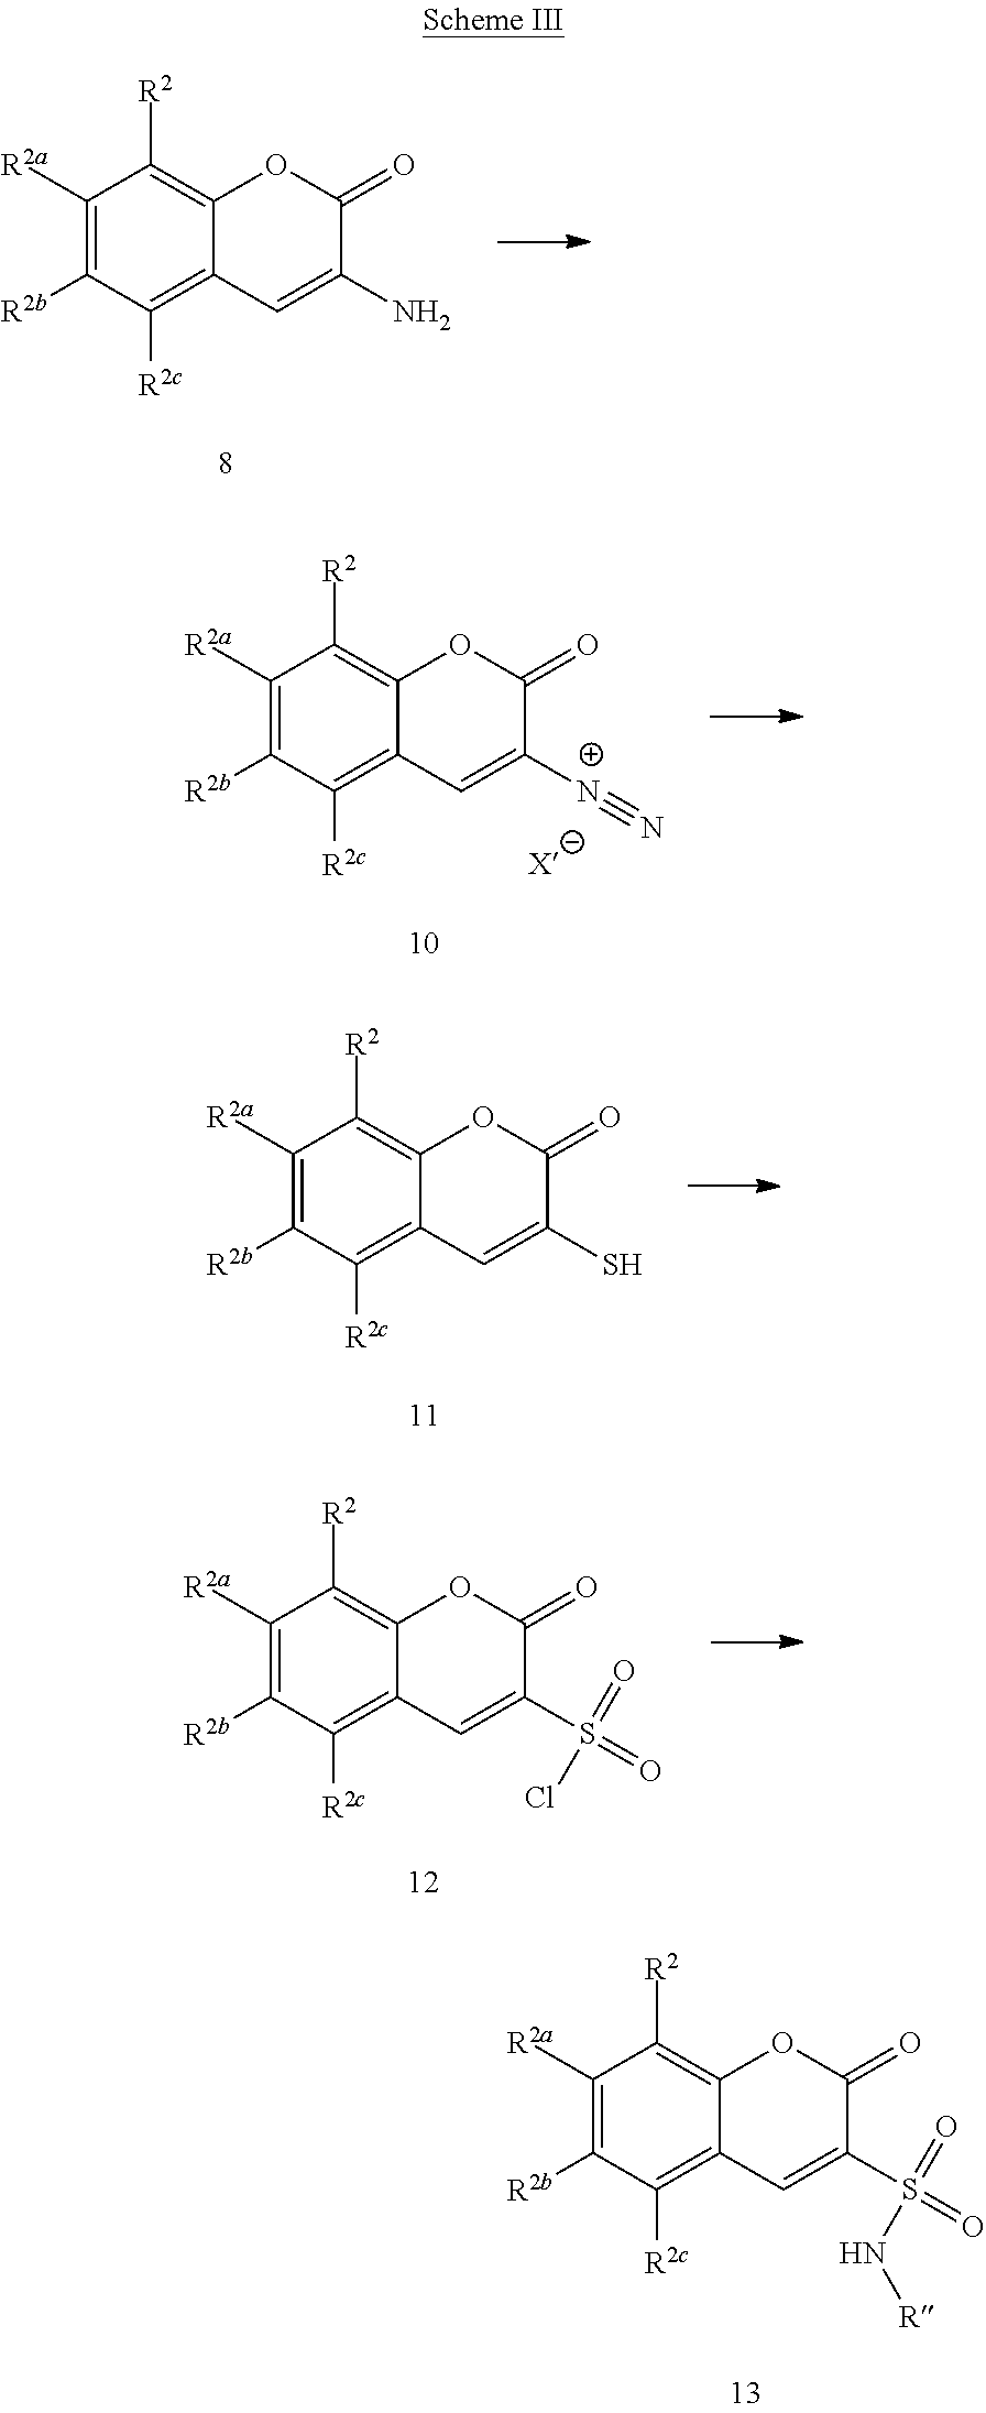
C1([R2a])=C([R2b])C([R2c])=C2C(=C1[R2])OC(=O)C(N)=C2.C1([R2a])=C([R2b])C([R2c])=C2C(=C1[R2])OC(=O)C([N+]#N)=C2.C1([R2a])=C([R2b])C([R2c])=C2C(=C1[R2])OC(=O)C(S)=C2.C1([R2a])=C([R2b])C([R2c])=C2C(=C1[R2])OC(=O)C(S(=O)(=O)Cl)=C2.C1([R2a])=C([R2b])C([R2c])=C2C(=C1[R2])OC(=O)C(S(=O)(=O)N[R])=C2
